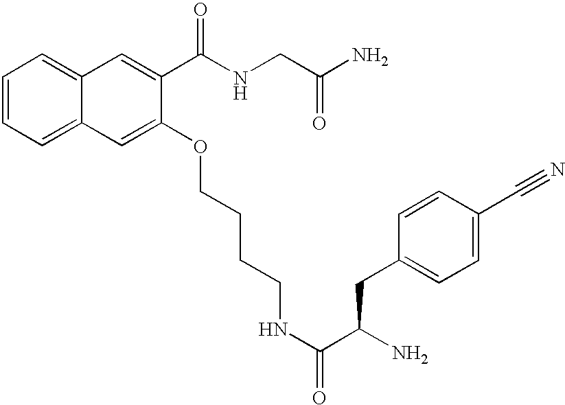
C1=CC=C2C(=C1)C=C(C(NCC(N)=O)=O)C(OCCCCNC(=O)C(N)CC1=CC=C(C#N)C=C1)=C2
